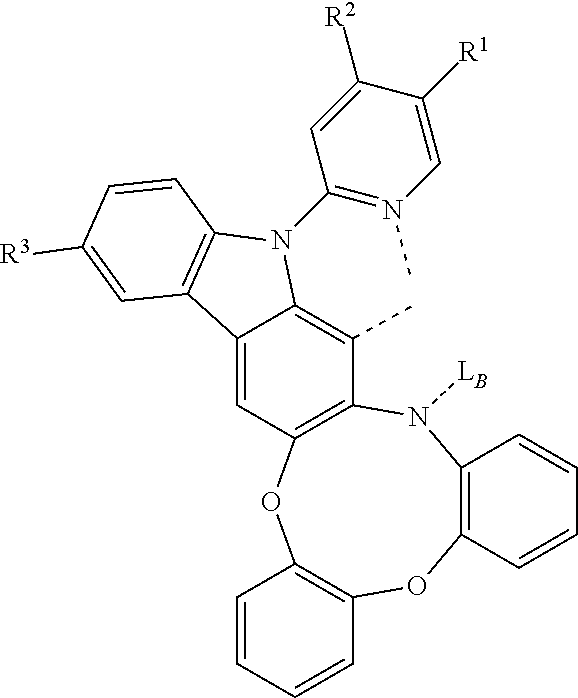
C12=C(N([LB])C3=C(OC4=C(O1)C=CC=C4)C=C1C(=C3C)N(C3=N(C)C=C([R1])C([R2])=C3)C3=C1C=C([R3])C=C3)C=CC=C2
